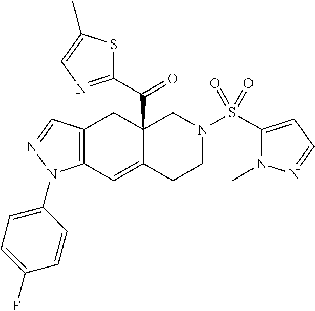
C12=C(C=C3C(C(C4=NC=C(C)S4)=O)(C1)CN(S(C1=CC=NN1C)(=O)=O)CC3)N(C1=CC=C(F)C=C1)N=C2
